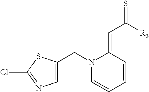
C1=CC=CC(=CC([R3])=S)N1CC1=CN=C(Cl)S1
